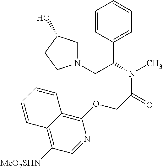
C1=CC(C(N(C)C(=O)COC2=C3C(=C([MeO2SHN])C=N2)C=CC=C3)CN2CC(O)CC2)=CC=C1
